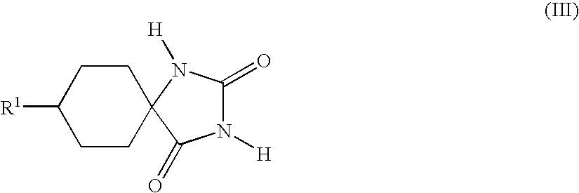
[R1]C1CCC2(CC1)N([H])C(=O)N([H])C2=O
